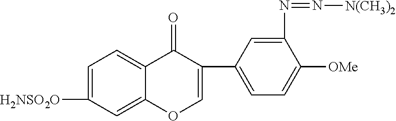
C1=C([H2NSO2O])C=C2C(=C1)C(=O)C(C1=CC=C([OMe])C(N=N[N(CH3)2])=C1)=CO2
